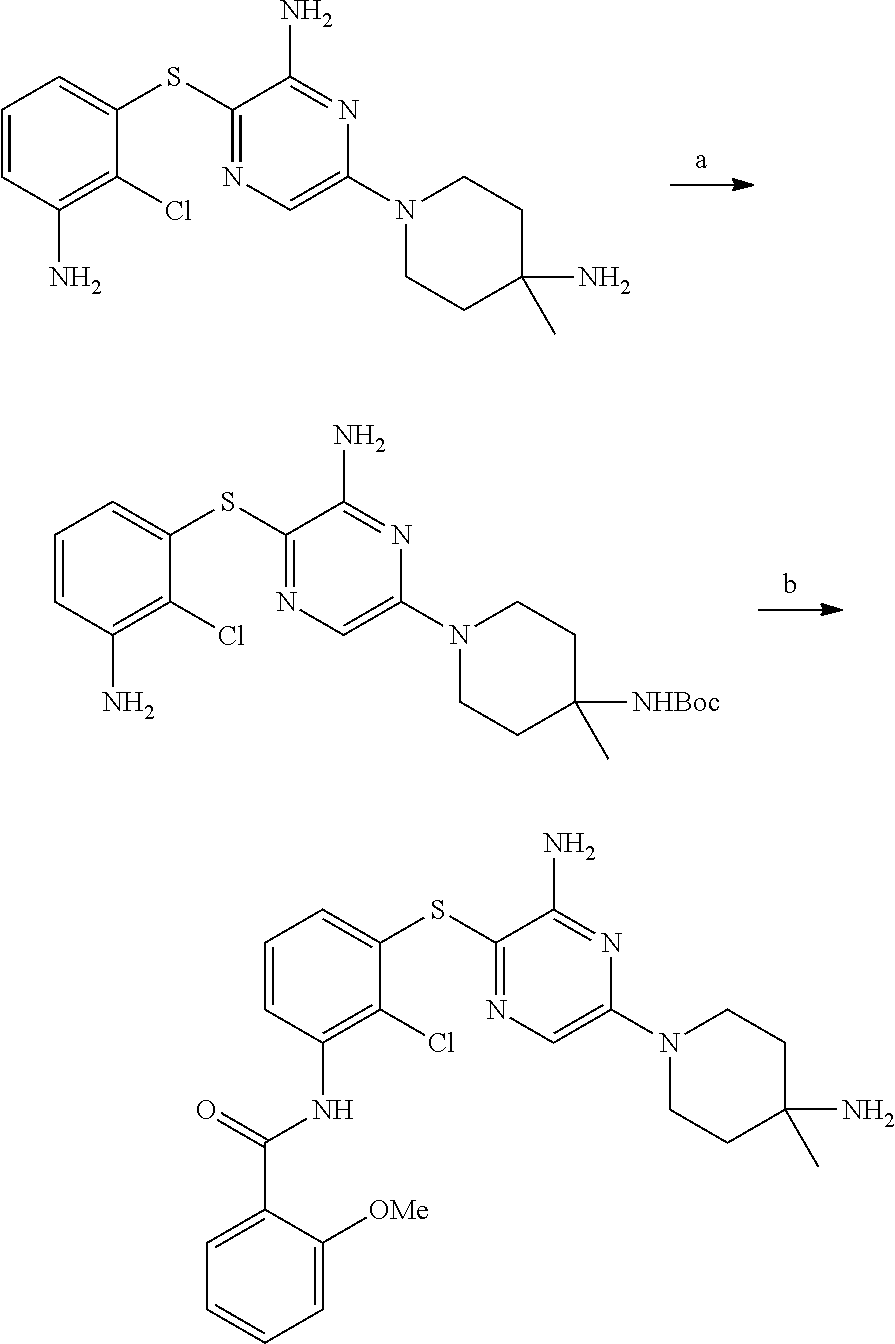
C1=CC(N)=C(Cl)C(SC2=NC=C(N3CCC(N)(C)CC3)N=C2N)=C1.C1=CC(N)=C(Cl)C(SC2=NC=C(N3CCC([NHBoc])(C)CC3)N=C2N)=C1.C1=CC(NC(=O)C2=CC=CC=C2[OMe])=C(Cl)C(SC2=NC=C(N3CCC(N)(C)CC3)N=C2N)=C1
